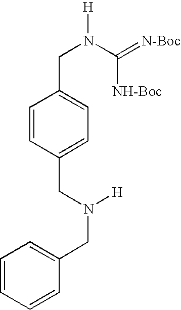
C1=CC(CN(CC2=CC=CC=C2)[H])=CC=C1CN([H])C(=[N-Boc])[NH-Boc]
